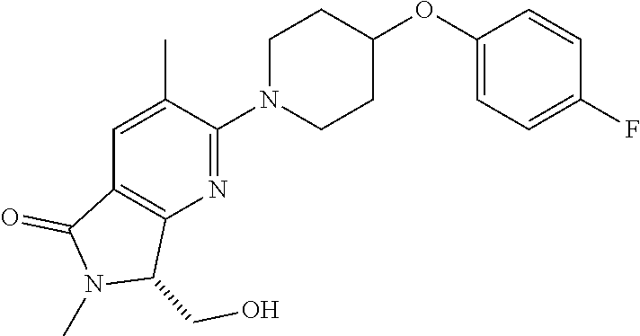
C1=C(C)C(N2CCC(OC3=CC=C(F)C=C3)CC2)=NC2=C1C(=O)N(C)C2CO
